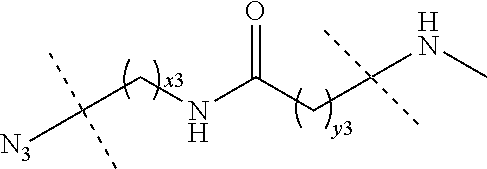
[N3]C(CNC(CC(NC)(C)C)=O)(C)C
